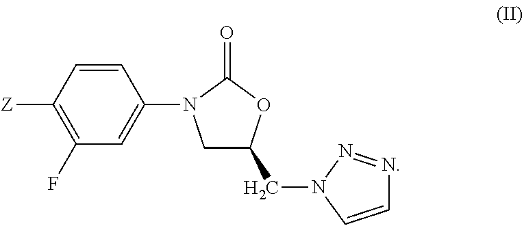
C1=CC(N2CC(CN3N=NC=C3)OC2=O)=CC(F)=C1[Z]
